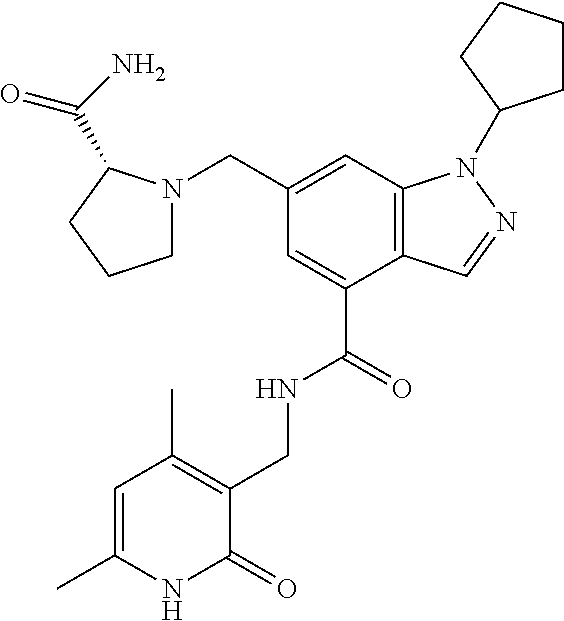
C12=C(C=C(CN3CCCC3C(=O)N)C=C1C(=O)NCC1=C(C)C=C(C)NC1=O)N(C1CCCC1)N=C2
